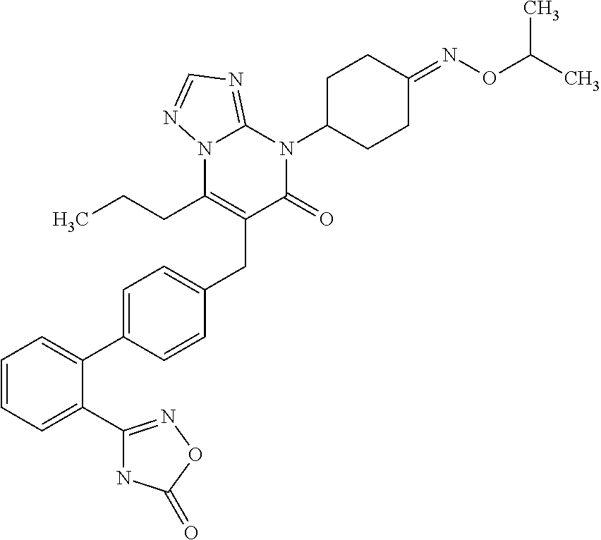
C1=CC=C(C2=NOC(=O)N2)C(C2=CC=C(CC3=C(CCC)N4C(=NC=N4)N(C4CCC(=NOC(C)C)CC4)C3=O)C=C2)=C1
